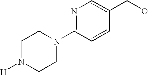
N1=C(N2CCN([H])CC2)C=CC(CO)=C1
